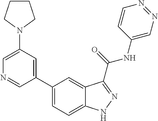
C1(N2CCCC2)=CN=CC(C2=CC=C3C(=C2)C(C(NC2=CN=NC=C2)=O)=NN3)=C1
